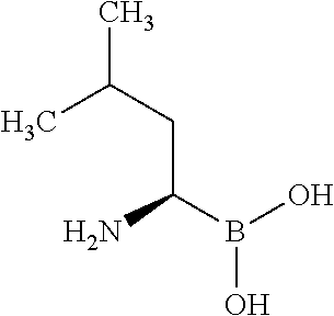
CC(CC(B(O)O)N)C
